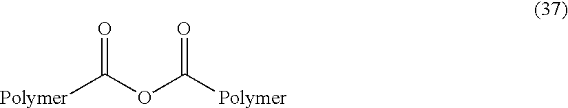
[Polymer]C(OC([Polymer])=O)=O
